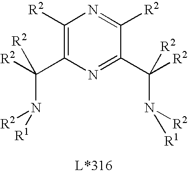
C1([R2])=C(C([R2])(N([R2])[R1])[R2])N=C(C([R2])(N([R2])[R1])[R2])C([R2])=N1
